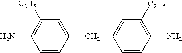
C1=CC(CC2=CC([C2H5])=C(N)C=C2)=CC([C2H5])=C1N
